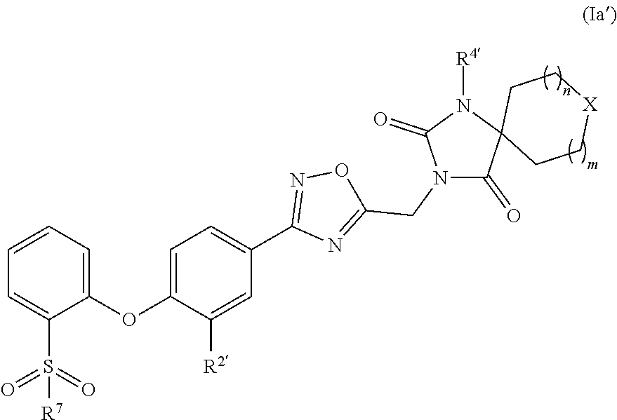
C1(OC2=CC=C(C3=NOC(CN4C(=O)C5(N([R4])C4=O)CC[X]CC5)=N3)C=C2[R2])=CC=CC=C1S(=O)(=O)[R7]
